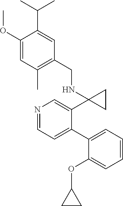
N1=CC=C(C2=CC=CC=C2OC2CC2)C(C2(NCC3=C(C)C=C(OC)C(C(C)C)=C3)CC2)=C1
